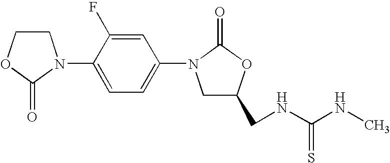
C1COC(=O)N1C1=CC=C(N2CC(CNC(=S)NC)OC2=O)C=C1F
